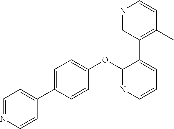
C1=C(C2=CC=NC=C2)C=CC(OC2=NC=CC=C2C2=C(C)C=CN=C2)=C1
